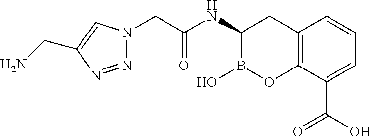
C12=C(C(C(O)=O)=CC=C1)OB(O)C(NC(CN1N=NC(CN)=C1)=O)C2
